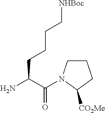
C1CN(C(C(N)CCCC[NHBoc])=O)C([CO2Me])C1
